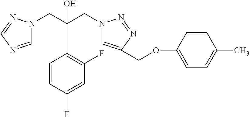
C1=NC=NN1CC(CN1C=C(COC2=CC=C(C)C=C2)N=N1)(O)C1=C(F)C=C(F)C=C1
